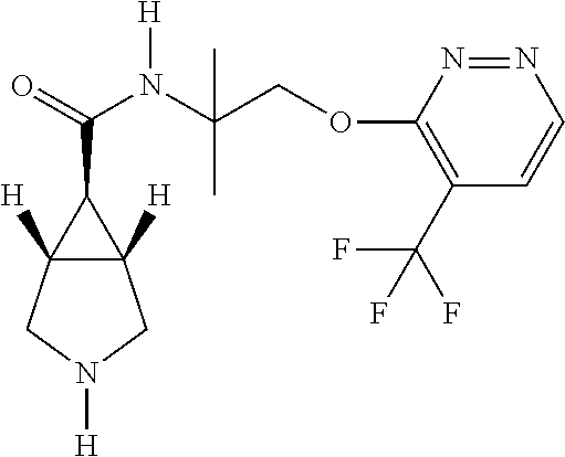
C12([H])C([H])(CN([H])C1)C2C(=O)N([H])C(COC1=C(C(F)(F)F)C=CN=N1)(C)C
